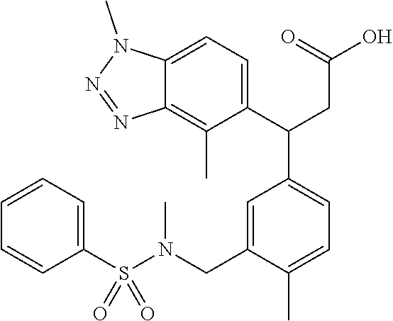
C1=CC=C(S(N(CC2=CC(C(C3=CC=C4C(=C3C)N=NN4C)CC(=O)O)=CC=C2C)C)(=O)=O)C=C1
